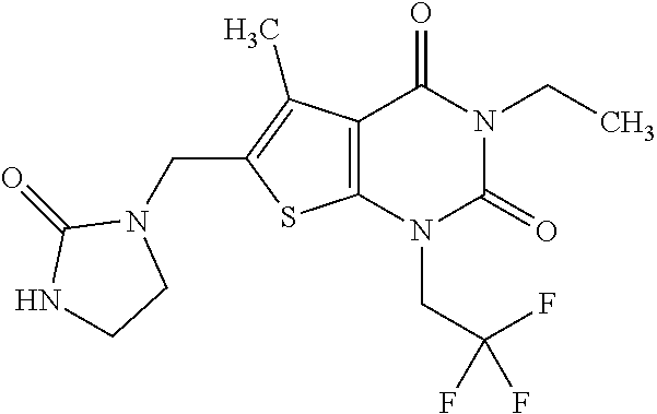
C12=C(N(CC(F)(F)F)C(=O)N(CC)C1=O)SC(CN1C(=O)NCC1)=C2C
